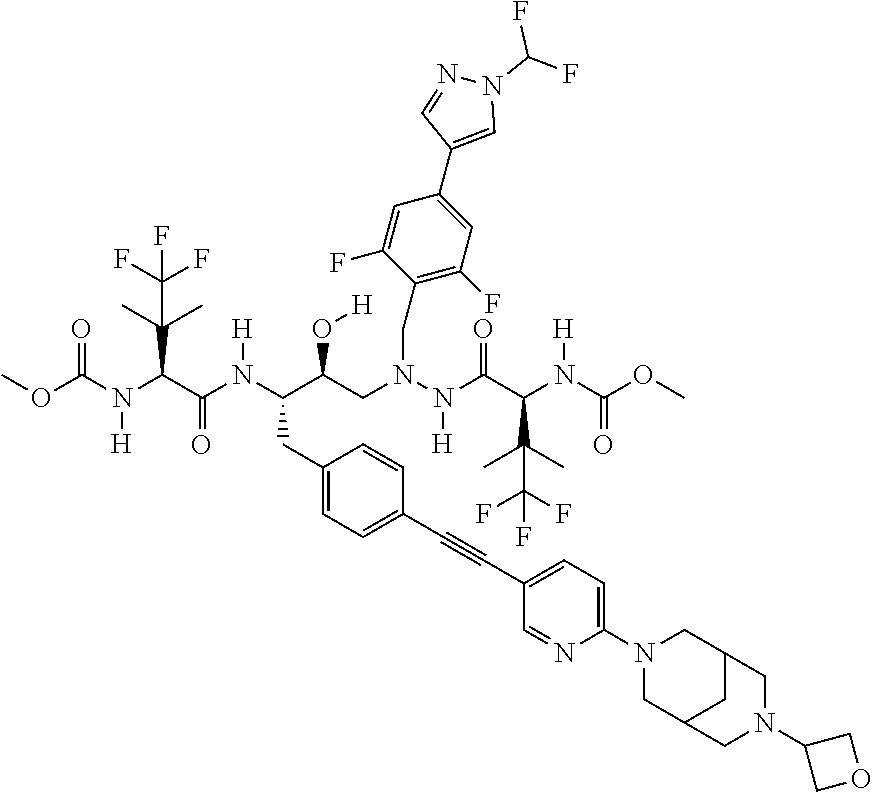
COC(N(C(C(N(C(C(CN(N(C(C(N(C(OC)=O)[H])C(C)(C)C(F)(F)F)=O)[H])CC1=C(F)C=C(C2=CN(C(F)F)N=C2)C=C1F)O[H])CC1=CC=C(C#CC2=CC=C(N3CC4CN(C5COC5)CC(C3)C4)N=C2)C=C1)[H])=O)C(C)(C)C(F)(F)F)[H])=O
